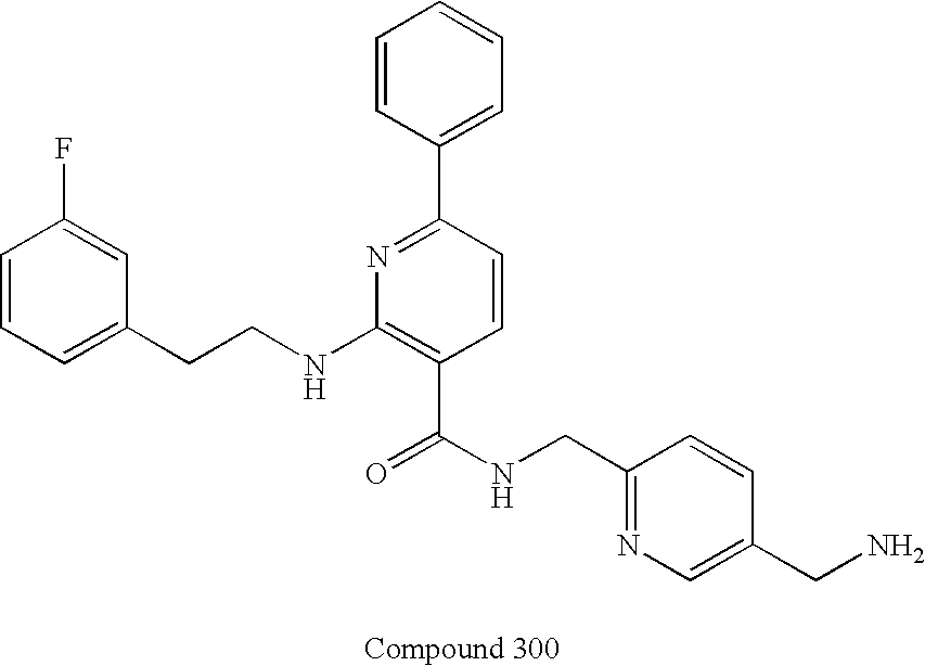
C1=C(CCNC2=C(C(NCC3=NC=C(CN)C=C3)=O)C=CC(C3=CC=CC=C3)=N2)C=C(F)C=C1
